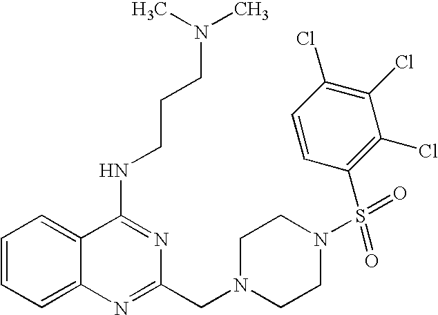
C1=CC=C2C(=C1)C(NCCCN(C)C)=NC(CN1CCN(S(C3=C(Cl)C(Cl)=C(Cl)C=C3)(=O)=O)CC1)=N2
